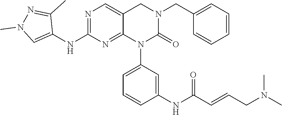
C1=C(CN2CC3=CN=C(NC4=CN(C)N=C4C)N=C3N(C3=CC=CC(NC(C=CCN(C)C)=O)=C3)C2=O)C=CC=C1
